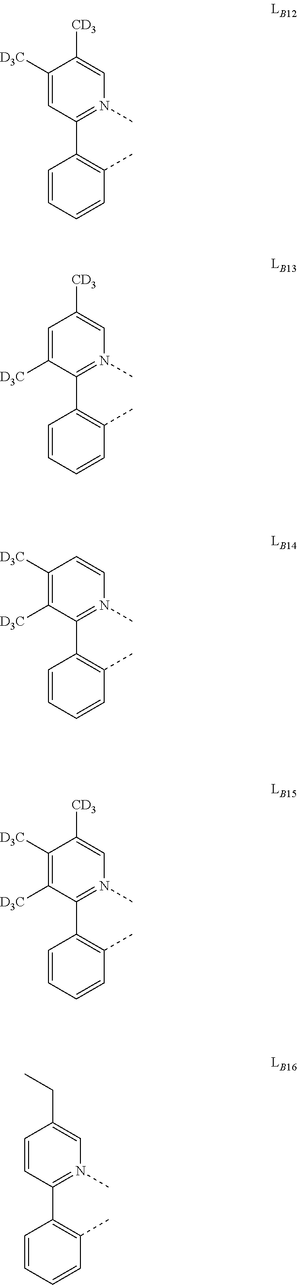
C1([D3C])=CC(C2=C(C)C=CC=C2)=N(C)C=C1[CD3].C1=C([D3C])C(C2=C(C)C=CC=C2)=N(C)C=C1[CD3].C1([D3C])=C([D3C])C(C2=C(C)C=CC=C2)=N(C)C=C1.C1([D3C])=C([D3C])C(C2=C(C)C=CC=C2)=N(C)C=C1[CD3].C1=CC(C2=C(C)C=CC=C2)=N(C)C=C1CC
